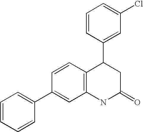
C12=C(NC(=O)CC1C1=CC(Cl)=CC=C1)C=C(C1=CC=CC=C1)C=C2
